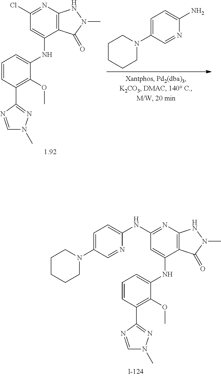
C1=CC(C2=NN(C)C=N2)=C(OC)C(NC2=CC(NC3=CC=C(N4CCCCC4)C=N3)=NC3=C2C(=O)N(C)N3)=C1.N1=CC(N2CCCCC2)=CC=C1N.C1=CC(C2=NN(C)C=N2)=C(OC)C(NC2=CC(Cl)=NC3=C2C(=O)N(C)N3)=C1
